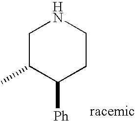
C1C(C)C([Ph])CCN1
